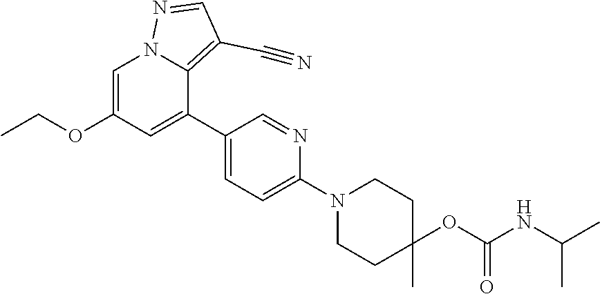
C1=C(OCC)C=C(C2=CC=C(N3CCC(C)(OC(NC(C)C)=O)CC3)N=C2)C2=C(C#N)C=NN12
